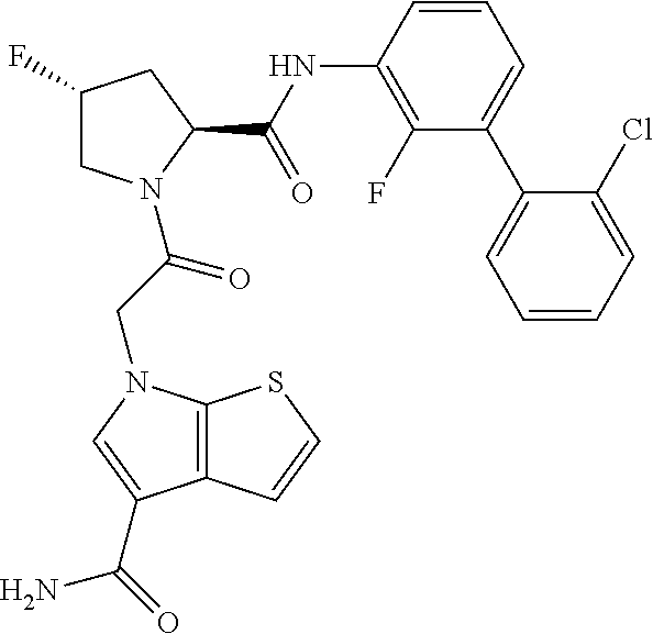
C1(F)CN(C(CN2C3=C(C(C(=O)N)=C2)C=CS3)=O)C(C(NC2=C(F)C(C3=CC=CC=C3Cl)=CC=C2)=O)C1
